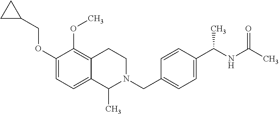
C1(OCC2CC2)=CC=C2C(=C1OC)CCN(CC1=CC=C(C(NC(C)=O)C)C=C1)C2C
